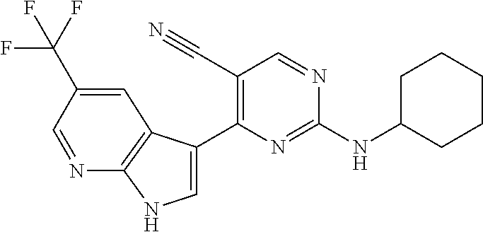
N(C1=NC(C2=CNC3=C2C=C(C(F)(F)F)C=N3)=C(C#N)C=N1)C1CCCCC1
